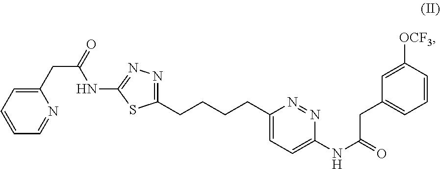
C1(CCCCC2=NN=C(NC(CC3=CC=CC=N3)=O)S2)=CC=C(NC(CC2=CC=CC([OCF3])=C2)=O)N=N1
